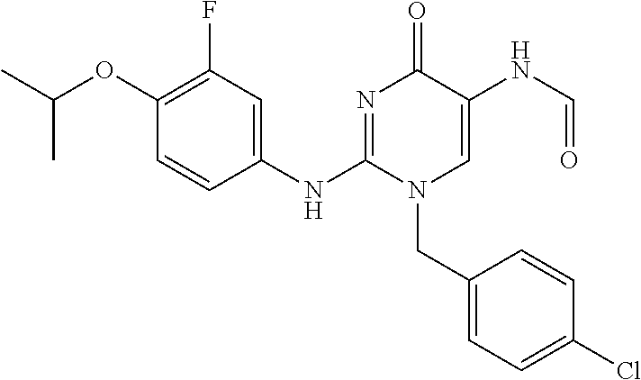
C1(OC(C)C)=C(F)C=C(NC2=NC(=O)C(NC=O)=CN2CC2=CC=C(Cl)C=C2)C=C1
